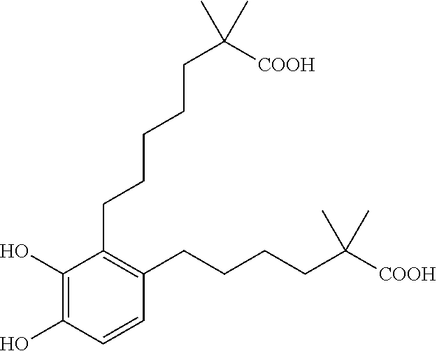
C1(O)=C(O)C(CCCCCC(C)(C)[COOH])=C(CCCCC(C)(C)[COOH])C=C1
